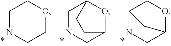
C1NCCOC1.C1NCC2OC1CC2.N1CC2OCC1C2
